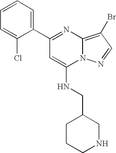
C1=CC=C(C2=NC3=C(Br)C=NN3C(NCC3CNCCC3)=C2)C(Cl)=C1
